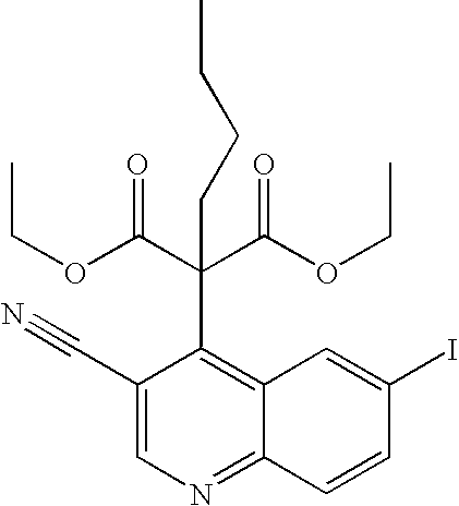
C1(C#N)=CN=C2C(=C1C(C(OCC)=O)(C(OCC)=O)CCCC)C=C(I)C=C2
